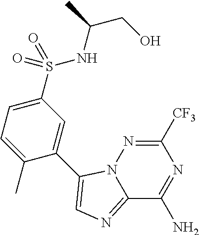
C12=NC=C(C3=CC(S(=O)(=O)NC(CO)C)=CC=C3C)N1N=C([CF3])N=C2N
